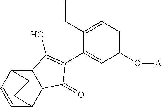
C1=CC2C3C(C1CC2)C(O)=C(C1=CC(O[A])=CC=C1CC)C3=O
